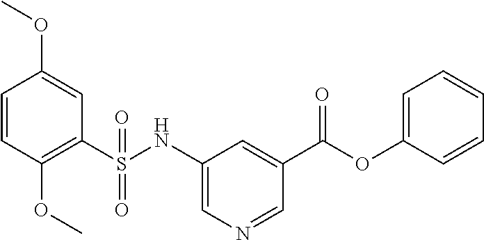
C1=CC(OC)=C(S(NC2=CN=CC(C(OC3=CC=CC=C3)=O)=C2)(=O)=O)C=C1OC
